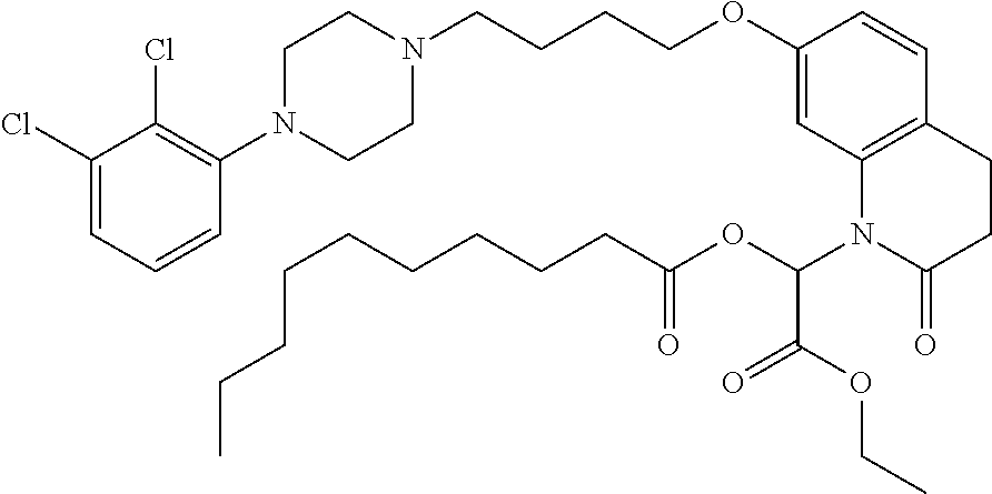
C1=C(Cl)C(Cl)=C(N2CCN(CCCCOC3=CC4=C(C=C3)CCC(=O)N4C(OC(CCCCCCCCC)=O)C(OCC)=O)CC2)C=C1
